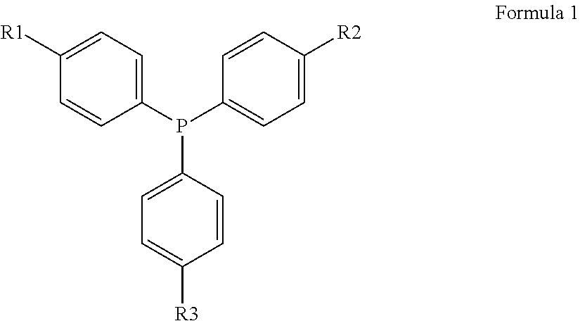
C1(P(C2=CC=C([R2])C=C2)C2=CC=C([R3])C=C2)=CC=C([R1])C=C1
